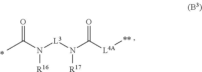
O=C(N([R16])[L3]N([R17])C(=O)[L4A]C)C
